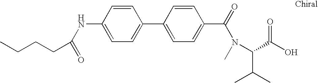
C1=C(NC(=O)CCCC)C=CC(C2=CC=C(C(=O)N(C(C(C)C)C(O)=O)C)C=C2)=C1
